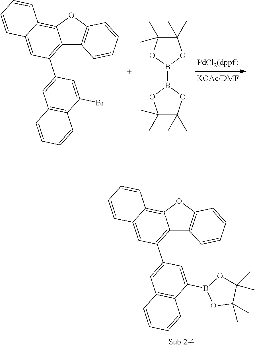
C12=C(C3=CC4=C(C(Br)=C3)C=CC=C4)C=C3C(=C1OC1=C2C=CC=C1)C=CC=C3.B1(B2OC(C)(C)C(C)(C)O2)OC(C)(C)C(C)(C)O1.C12=C(C3=CC4=C(C(B5OC(C)(C)C(C)(C)O5)=C3)C=CC=C4)C=C3C(=C1OC1=C2C=CC=C1)C=CC=C3
